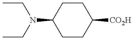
CCN(C1CCC([CO2H])CC1)CC
